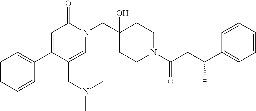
CN(C)CC1=CN(CC2(O)CCN(C(=O)CC(C3=CC=CC=C3)C)CC2)C(=O)C=C1C1=CC=CC=C1
